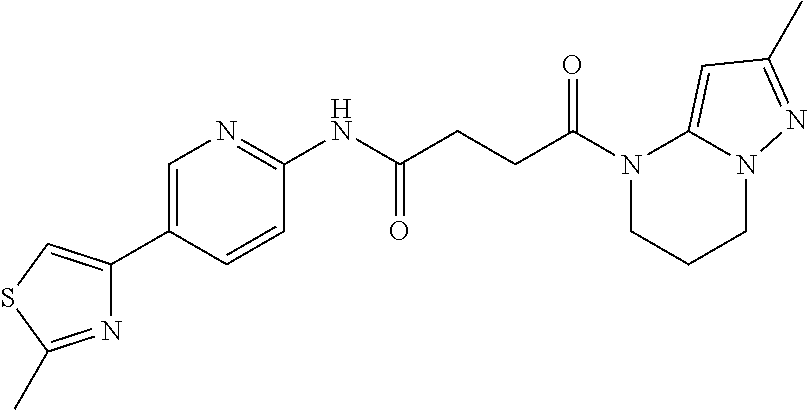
C1(C2=CN=C(NC(CCC(N3CCCN4C3=CC(C)=N4)=O)=O)C=C2)=CSC(C)=N1
